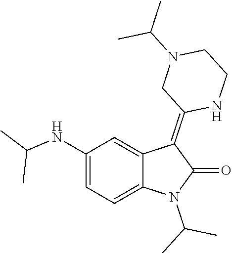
N(C1=CC=C2C(=C1)C(=C1NCCN(C(C)C)C1)C(=O)N2C(C)C)C(C)C
